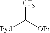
[CF3]C([OPr])[Pyd]
